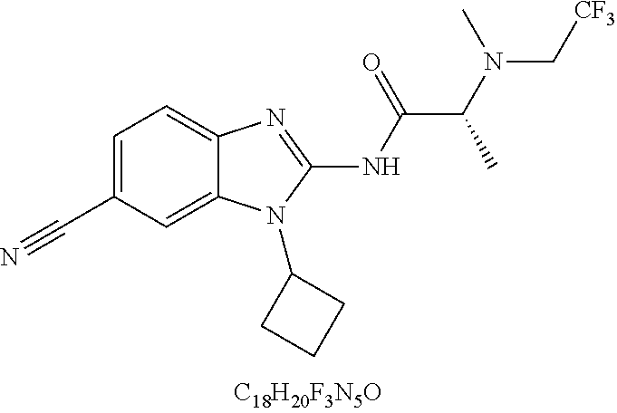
C1=C(C#N)C=C2C(=C1)N=C(NC(C(N(C[CF3])C)C)=O)N2C1CCC1
